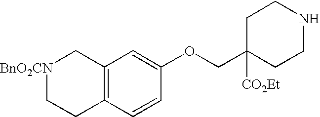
C12=C(C=CC(OCC3([CO2Et])CCNCC3)=C1)CC[BnO2CN]C2
